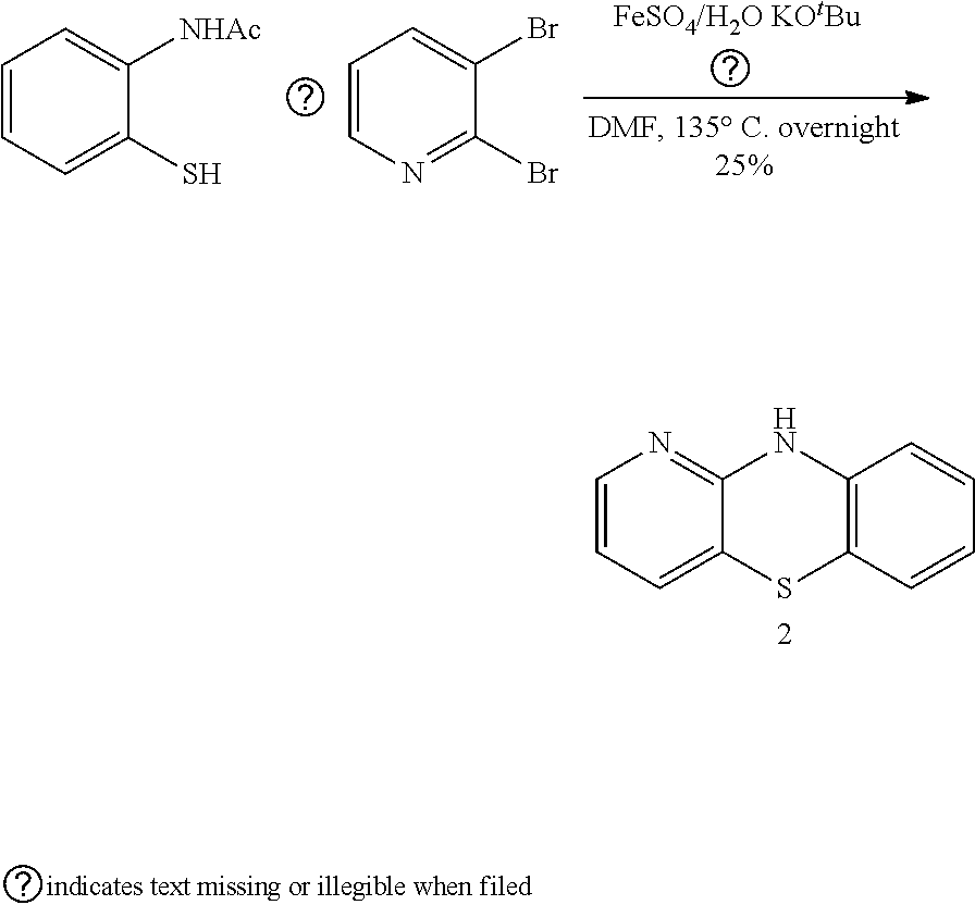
C1=CC=C2C(=N1)NC1=C(S2)C=CC=C1.C1=CC=C(S)C([NHAc])=C1.C1=CN=C(Br)C(Br)=C1.[FeSO4/H2O KOtBu]
